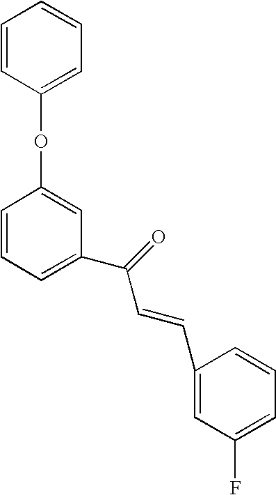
C1=CC=C(C(=O)C=CC2=CC(F)=CC=C2)C=C1OC1=CC=CC=C1
